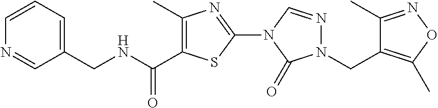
C1(C)=C(C(NCC2=CC=CN=C2)=O)SC(N2C(=O)N(CC3=C(C)ON=C3C)N=C2)=N1
